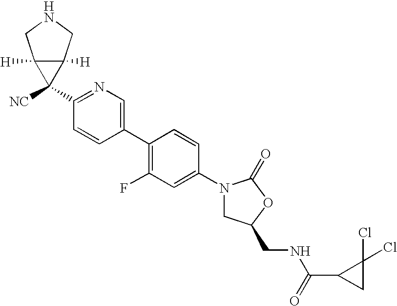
C1(N2CC(CNC(=O)C3CC3(Cl)Cl)OC2=O)=CC(F)=C(C2=CN=C(C3([NC])C4([H])C3([H])CNC4)C=C2)C=C1
